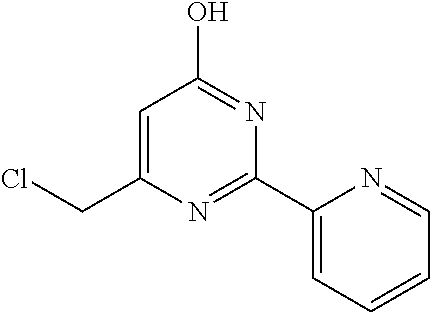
C1=C(CCl)N=C(C2=CC=CC=N2)N=C1O
